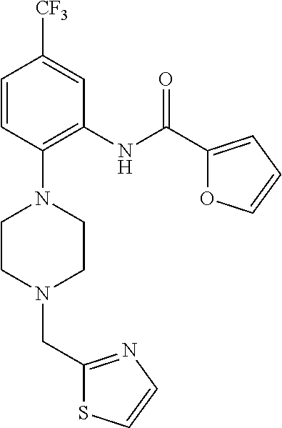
C1=CC(N2CCN(CC3=NC=CS3)CC2)=C(NC(C2=CC=CO2)=O)C=C1[CF3]
